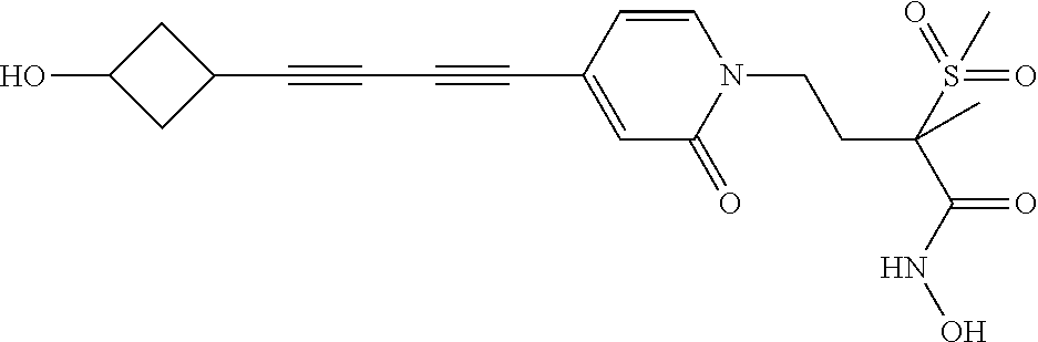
C1=CC(C#CC#CC2CC(O)C2)=CC(=O)N1CCC(S(=O)(=O)C)(C(=O)NO)C
